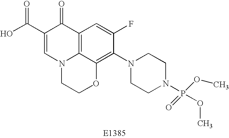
C1(C(O)=O)=CN2C3=C(C1=O)C=C(F)C(N1CCN(P(OC)(=O)OC)CC1)=C3OCC2
